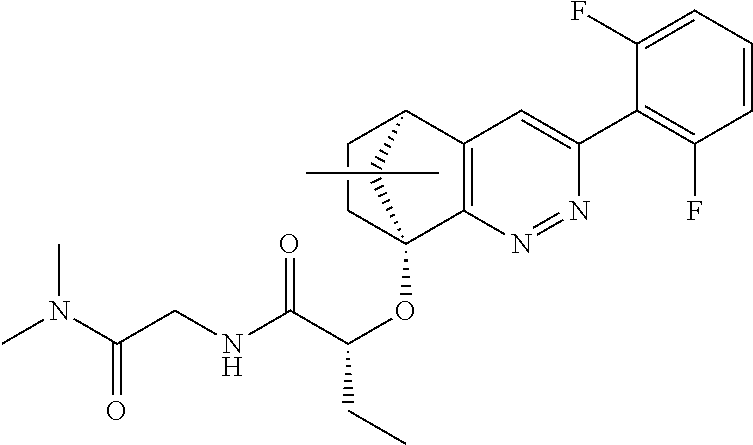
C1CC2(OC(C(NCC(N(C)C)=O)=O)CC)C3=C(C1C2(C)C)C=C(C1=C(F)C=CC=C1F)N=N3
